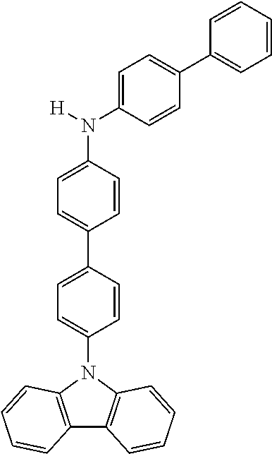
N(C1=CC=C(C2=CC=C(N3C4=C(C5=C3C=CC=C5)C=CC=C4)C=C2)C=C1)(C1=CC=C(C2=CC=CC=C2)C=C1)[H]
